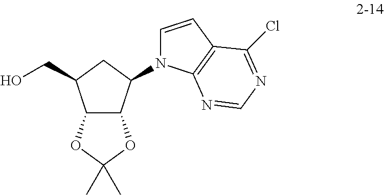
C12C(C(N3C=CC4=C3N=CN=C4Cl)CC1CO)OC(C)(C)O2
